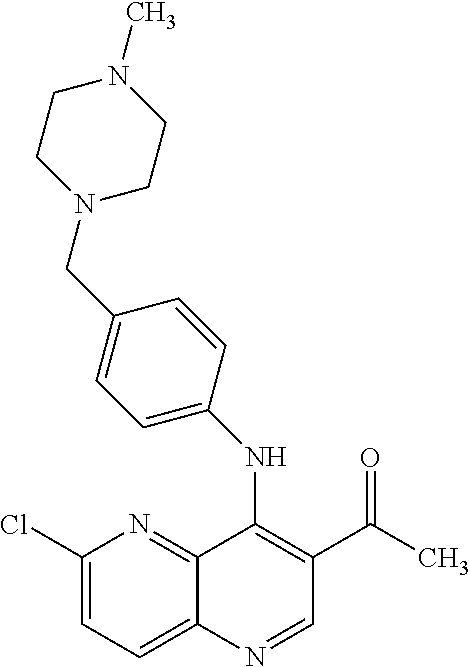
C1(Cl)=CC=C2C(=N1)C(NC1=CC=C(CN3CCN(C)CC3)C=C1)=C(C(=O)C)C=N2
